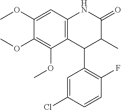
C12=C(C=C(OC)C(OC)=C1OC)NC(=O)C(C)C2C1=C(F)C=CC(Cl)=C1
